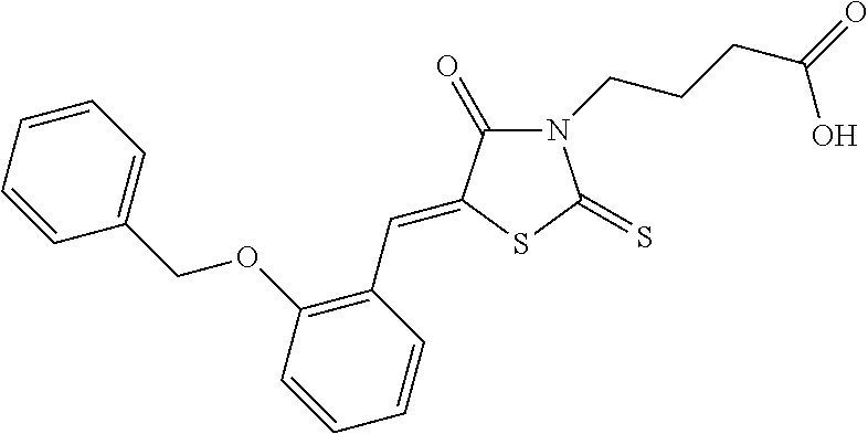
N1(CCCC(=O)O)C(=O)C(=CC2=C(OCC3=CC=CC=C3)C=CC=C2)SC1=S
